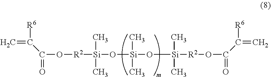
[R2]([Si](O[Si](C)(C)OC[Si]([R2]OC(=O)C(=C)[R6])(C)C)(C)C)OC(=O)C(=C)[R6]
